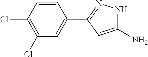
C1(N)=CC(C2=CC(Cl)=C(Cl)C=C2)=NN1
